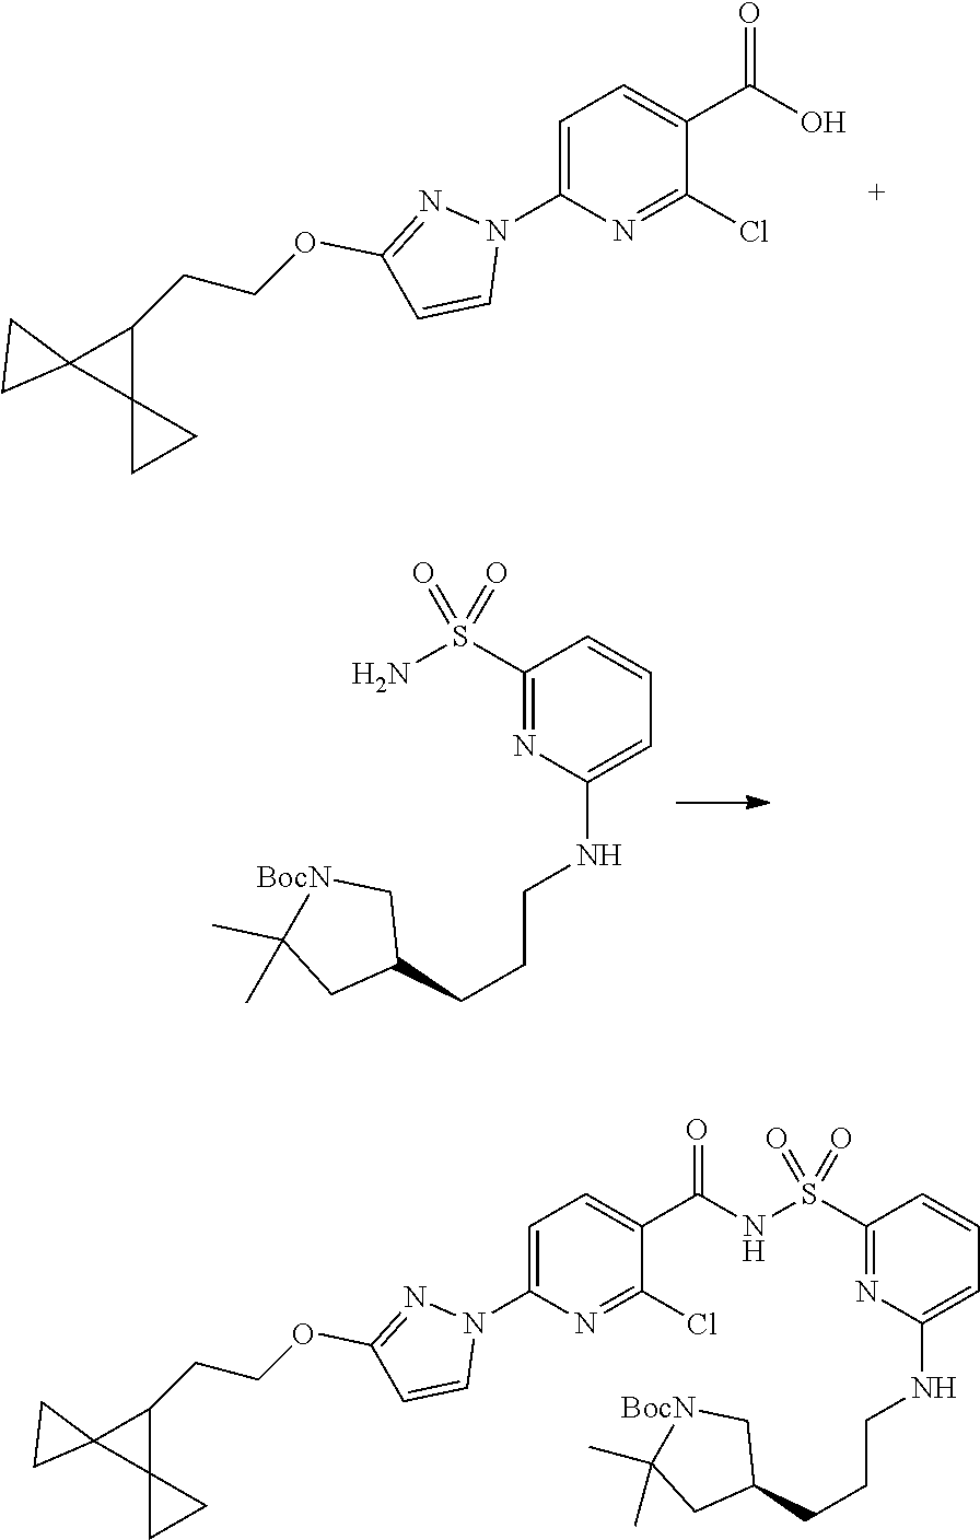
C1=C(N2N=C(OCCC3C4(CC4)C34CC4)C=C2)N=C(Cl)C(C(O)=O)=C1.C1(S(N)(=O)=O)=NC(NCCCC2C[BocN]C(C)(C)C2)=CC=C1.C1=C(N2N=C(OCCC3C4(CC4)C34CC4)C=C2)N=C(Cl)C(C(NS(C2=NC(NCCCC3C[BocN]C(C)(C)C3)=CC=C2)(=O)=O)=O)=C1
